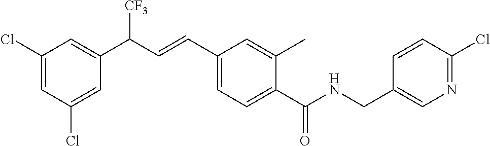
C1(Cl)=CC(C(C=CC2=CC=C(C(NCC3=CN=C(Cl)C=C3)=O)C(C)=C2)[CF3])=CC(Cl)=C1
